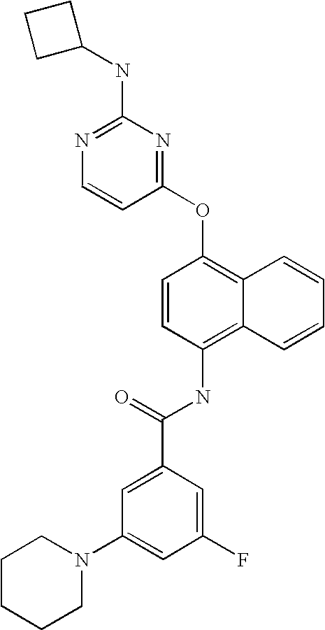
N1=C(NC2CCC2)N=C(OC2=C3C(=C(NC(C4=CC(N5CCCCC5)=CC(F)=C4)=O)C=C2)C=CC=C3)C=C1
